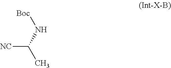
[NC]C(N[Boc])C
